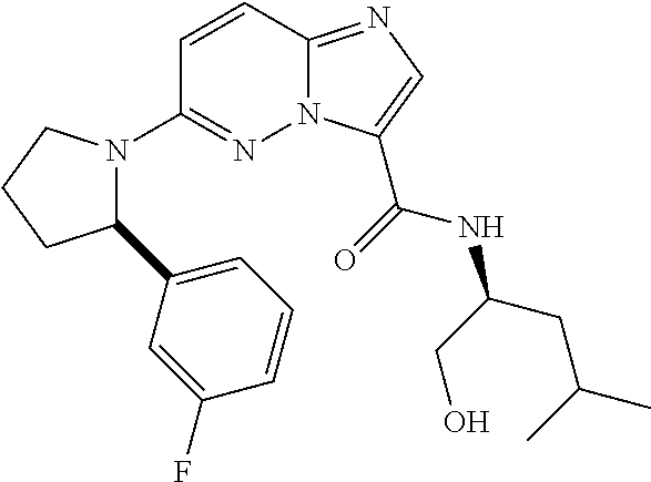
N12C(=NC=C1C(=O)NC(CC(C)C)CO)C=CC(N1C(C3=CC=CC(F)=C3)CCC1)=N2
